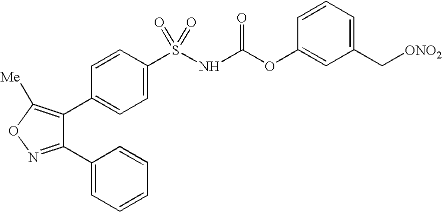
C1(C2=CC=CC=C2)=NOC([Me])=C1C1=CC=C(S(NC(OC2=CC(C[ONO2])=CC=C2)=O)(=O)=O)C=C1
